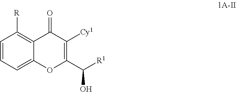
C1=CC=C2C(=C1[R])C(=O)C([Cy1])=C(C([R1])O)O2
